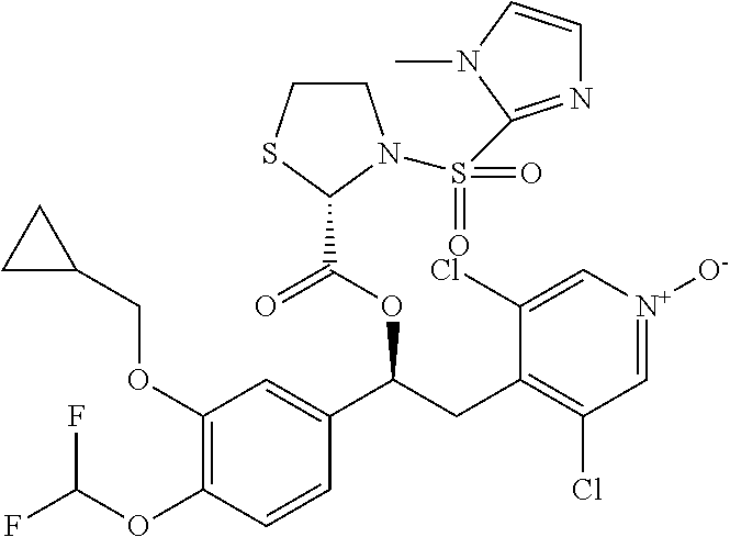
C1(OCC2CC2)=C(OC(F)F)C=CC(C(CC2=C(Cl)C=[N+]([O-])C=C2Cl)OC(=O)C2N(S(=O)(=O)C3=NC=CN3C)CCS2)=C1
